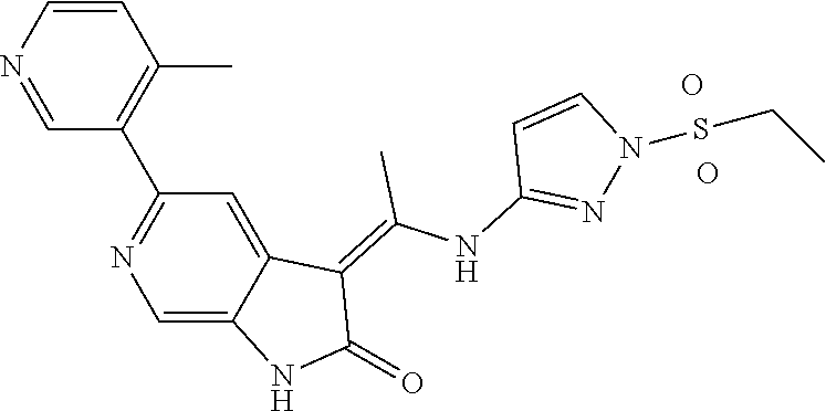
C1=CN=CC(C2=NC=C3C(=C2)C(=C(NC2=NN(SCC)C=C2)C)C(=O)N3)=C1C.O.O
